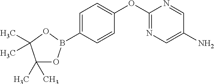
C1=C(B2OC(C)(C)C(C)(C)O2)C=CC(OC2=NC=C(N)C=N2)=C1
